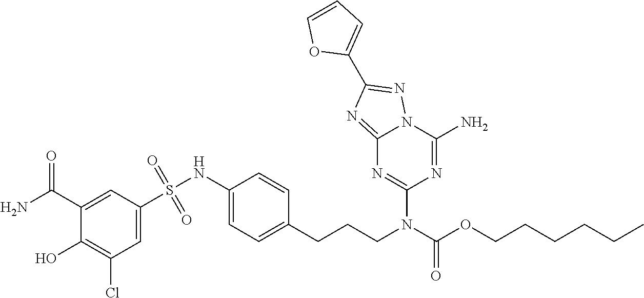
NC(C1=CC(S(=O)(=O)NC2=CC=C(CCCN(C(OCCCCCC)=O)C3=NC4=NC(C5=CC=CO5)=NN4C(N)=N3)C=C2)=CC(Cl)=C1O)=O
